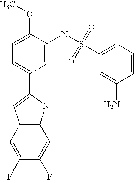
C1=C(C2=CC3=C(N2)C=C(F)C(F)=C3)C=C(NS(C2=CC=CC(N)=C2)(=O)=O)C(OC)=C1
